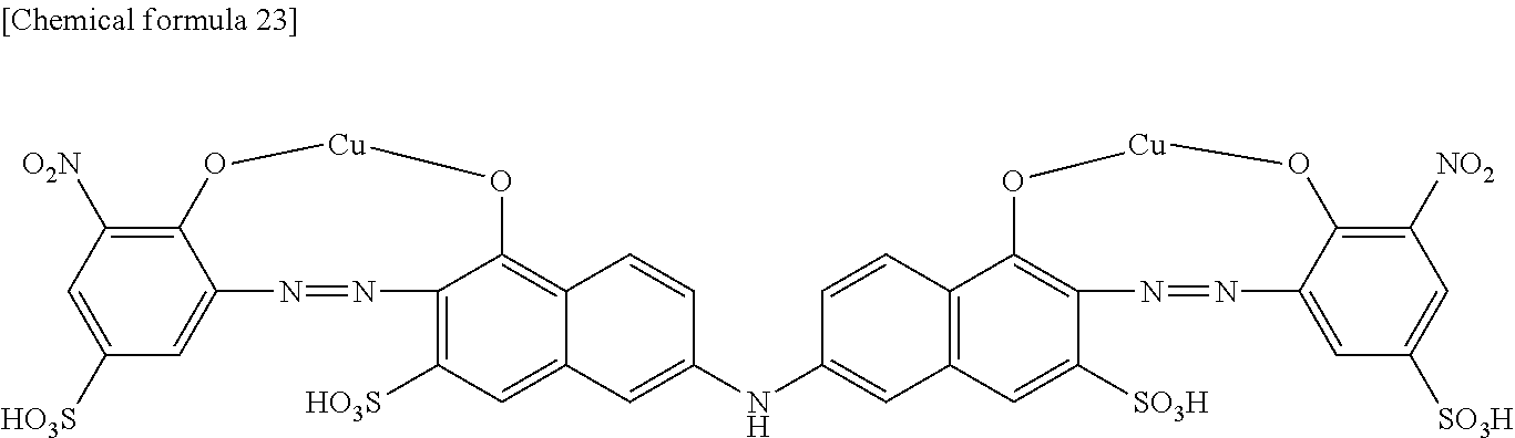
C1([O2N])=C2C(=CC([HO3S])=C1)N=NC1=C([HO3S])C=C3C(=C1O[Cu]O2)C=CC(NC1=CC2=C(C=C1)C1=C(C([SO3H])=C2)N=NC2=CC([SO3H])=CC([NO2])=C2O[Cu]O1)=C3
